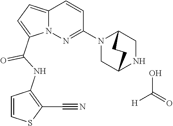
[H]C(O)=O.N12C(=CC=C1C(NC1=C(C#N)SC=C1)=O)C=CC(N1CC3NCC1CC3)=N2
